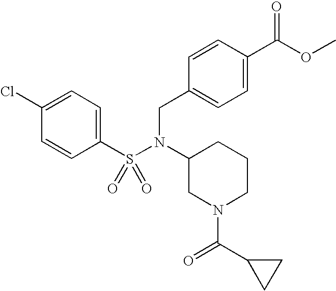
C1(Cl)=CC=C(S(=O)(=O)N(CC2=CC=C(C(OC)=O)C=C2)C2CN(C(C3CC3)=O)CCC2)C=C1
